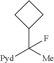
C1(C([Me])([Pyd])F)CCC1
